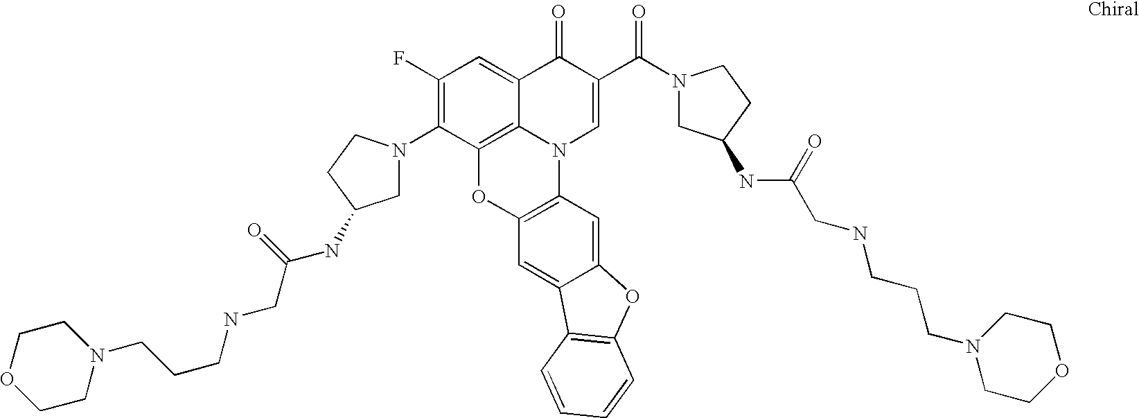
C12=C3C(=CC(F)=C1N1CC(NC(CNCCCN4CCOCC4)=O)CC1)C(=O)C(C(=O)N1CC(NC(CNCCCN4CCOCC4)=O)CC1)=CN3C1=C(O2)C=C2C(=C1)OC1=C2C=CC=C1
